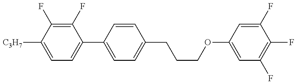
C1=C([C3H7])C(F)=C(F)C(C2=CC=C(CCCOC3=CC(F)=C(F)C(F)=C3)C=C2)=C1
